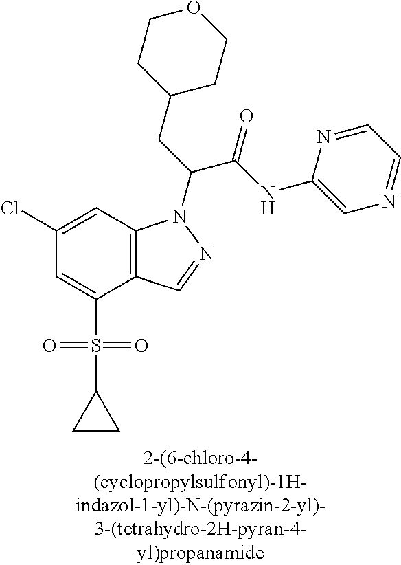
C12=C(C=C(Cl)C=C1S(=O)(=O)C1CC1)N(C(CC1CCOCC1)C(NC1=CN=CC=N1)=O)N=C2
